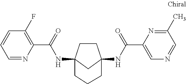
C1CC2(NC(C3=C(F)C=CC=N3)=O)CC1(NC(C1=CN=CC(C)=N1)=O)CCC2
